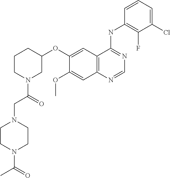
C12=C(N=CN=C1NC1=C(F)C(Cl)=CC=C1)C=C(OC)C(OC1CCCN(C(=O)CN3CCN(C(=O)C)CC3)C1)=C2
